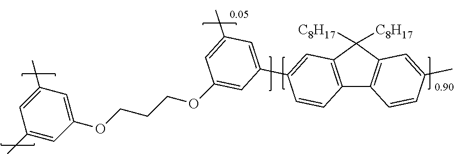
C12=C(C([C8H17])([C8H17])C3=C1C=CC(C)=C3)C=C(C1=CC(C)=CC(OCCCOC3=CC(C)=CC(C)=C3)=C1)C=C2
